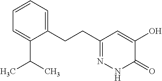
C1=CC=C(CCC2=NNC(=O)C(O)=C2)C(C(C)C)=C1
